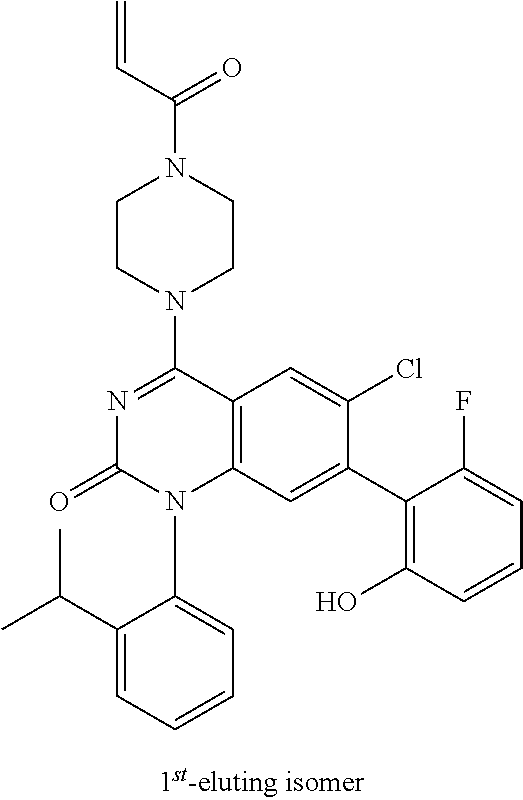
C1(=O)N=C(N2CCN(C(=O)C=C)CC2)C2=C(N1C1=CC=CC=C1C(C)C)C=C(C1=C(O)C=CC=C1F)C(Cl)=C2
